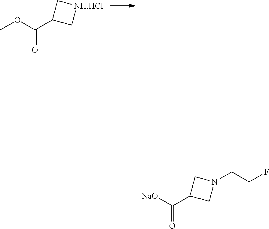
COC(C1C[NH.HCl]C1)=O.[NaO]C(C1CN(CCF)C1)=O
